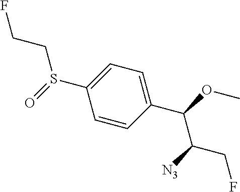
S(C1=CC=C(C(OC)C([N3])CF)C=C1)(=O)CCF
